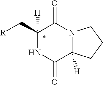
C1([H])(C[R])NC(=O)C2([H])N(C1=O)CCC2
